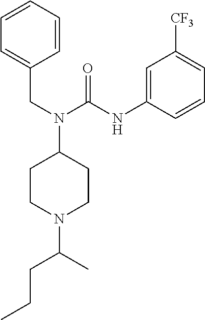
C1CN(C(C)CCC)CCC1N(CC1=CC=CC=C1)C(NC1=CC([CF3])=CC=C1)=O
